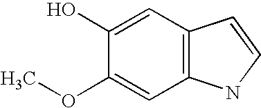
C1(OC)=CC2=C(C=C1O)C=CN2
